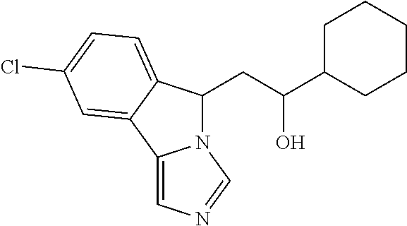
C12=CN=CN1C(CC(C1CCCCC1)O)C1=CC=C(Cl)C=C21
